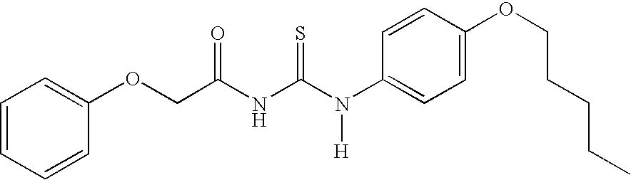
C(NC(N(C1=CC=C(OCCCCC)C=C1)[H])=S)(=O)COC1=CC=CC=C1
